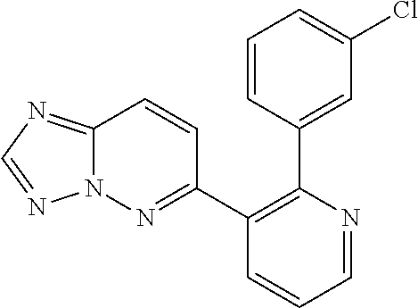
C1=CC(C2=C(C3=NN4C(=NC=N4)C=C3)C=CC=N2)=CC(Cl)=C1
